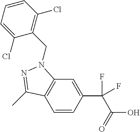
C1=CC(C(C(=O)O)(F)F)=CC2=C1C(C)=NN2CC1=C(Cl)C=CC=C1Cl
